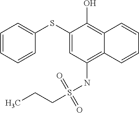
C1=CC=CC(SC2=CC(NS(CCC)(=O)=O)=C3C(=C2O)C=CC=C3)=C1
